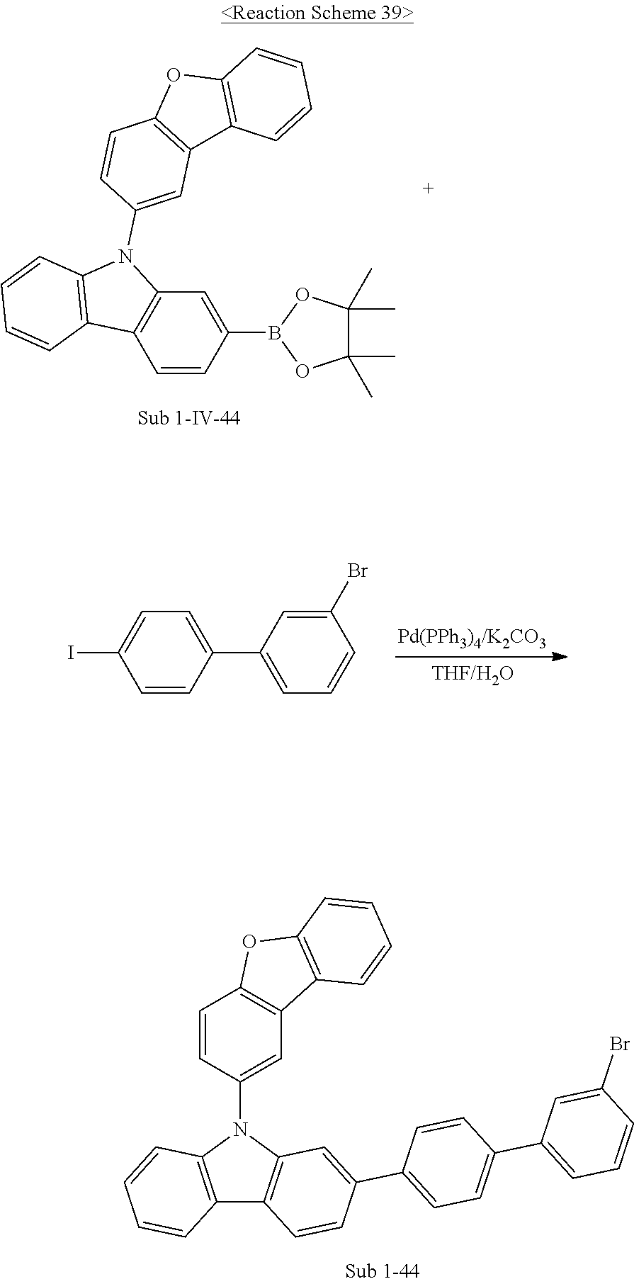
C1=C(I)C=CC(C2=CC=CC(Br)=C2)=C1.C1(Br)=CC(C2=CC=C(C3=CC4=C(C=C3)C3=C(C=CC=C3)N4C3=CC4=C(C=C3)OC3=C4C=CC=C3)C=C2)=CC=C1.B1(C2=CC3=C(C=C2)C2=C(C=CC=C2)N3C2=CC3=C(C=C2)OC2=C3C=CC=C2)OC(C)(C)C(C)(C)O1
